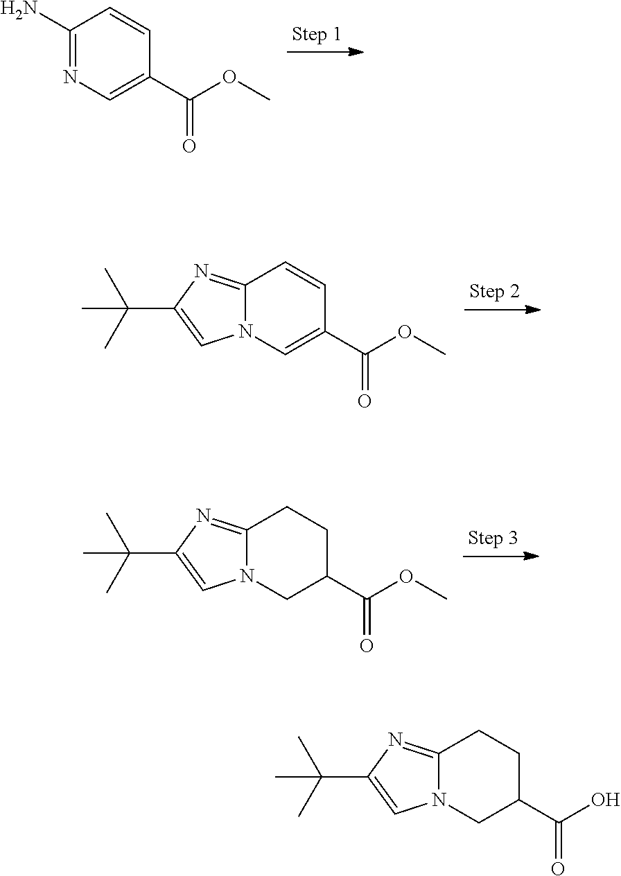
C1(N)=NC=C(C(OC)=O)C=C1.C12=NC(C(C)(C)C)=CN1C=C(C(OC)=O)C=C2.C12=NC(C(C)(C)C)=CN1CC(C(OC)=O)CC2.C12=NC(C(C)(C)C)=CN1CC(C(O)=O)CC2
